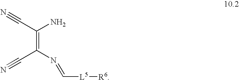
C(C(=C(C#N)N)N=C[L5][R6])#N
